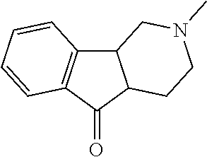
C12C3=C(C(=O)C1CCN(C)C2)C=CC=C3
